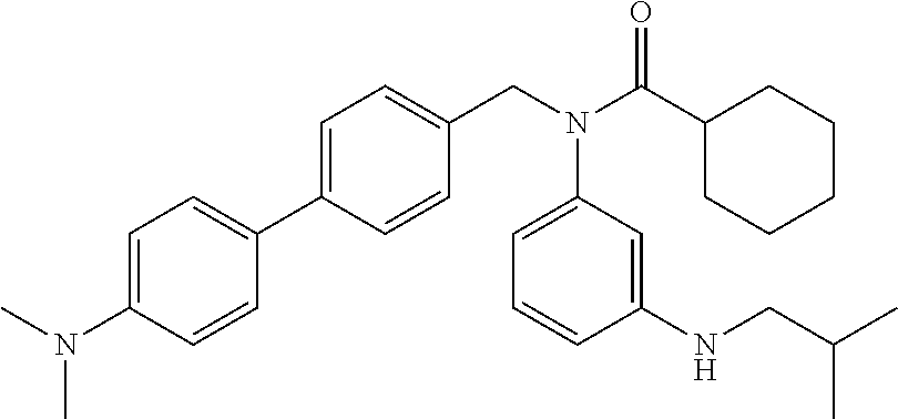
C1=C(N(C)C)C=CC(C2=CC=C(CN(C(C3CCCCC3)=O)C3=CC=CC(NCC(C)C)=C3)C=C2)=C1
